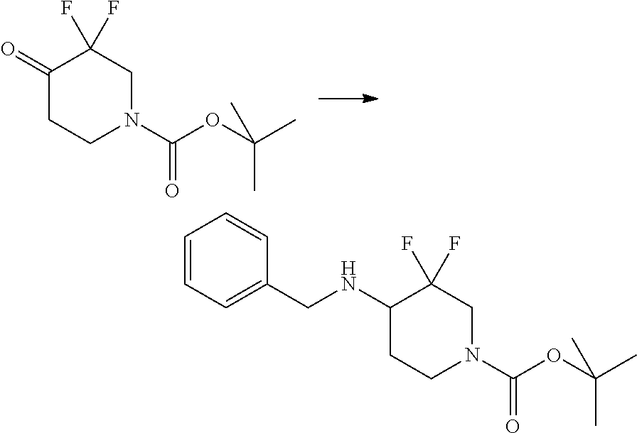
C1=CC=C(CNC2CCN(C(OC(C)(C)C)=O)CC2(F)F)C=C1.O=C1CCN(C(OC(C)(C)C)=O)CC1(F)F
